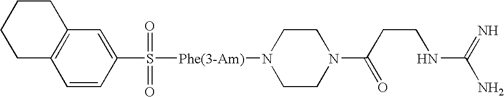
C1CCC2=C(C1)C=CC(S([Phe(3-Am)]N1CCN(C(CCNC(N)=N)=O)CC1)(=O)=O)=C2
